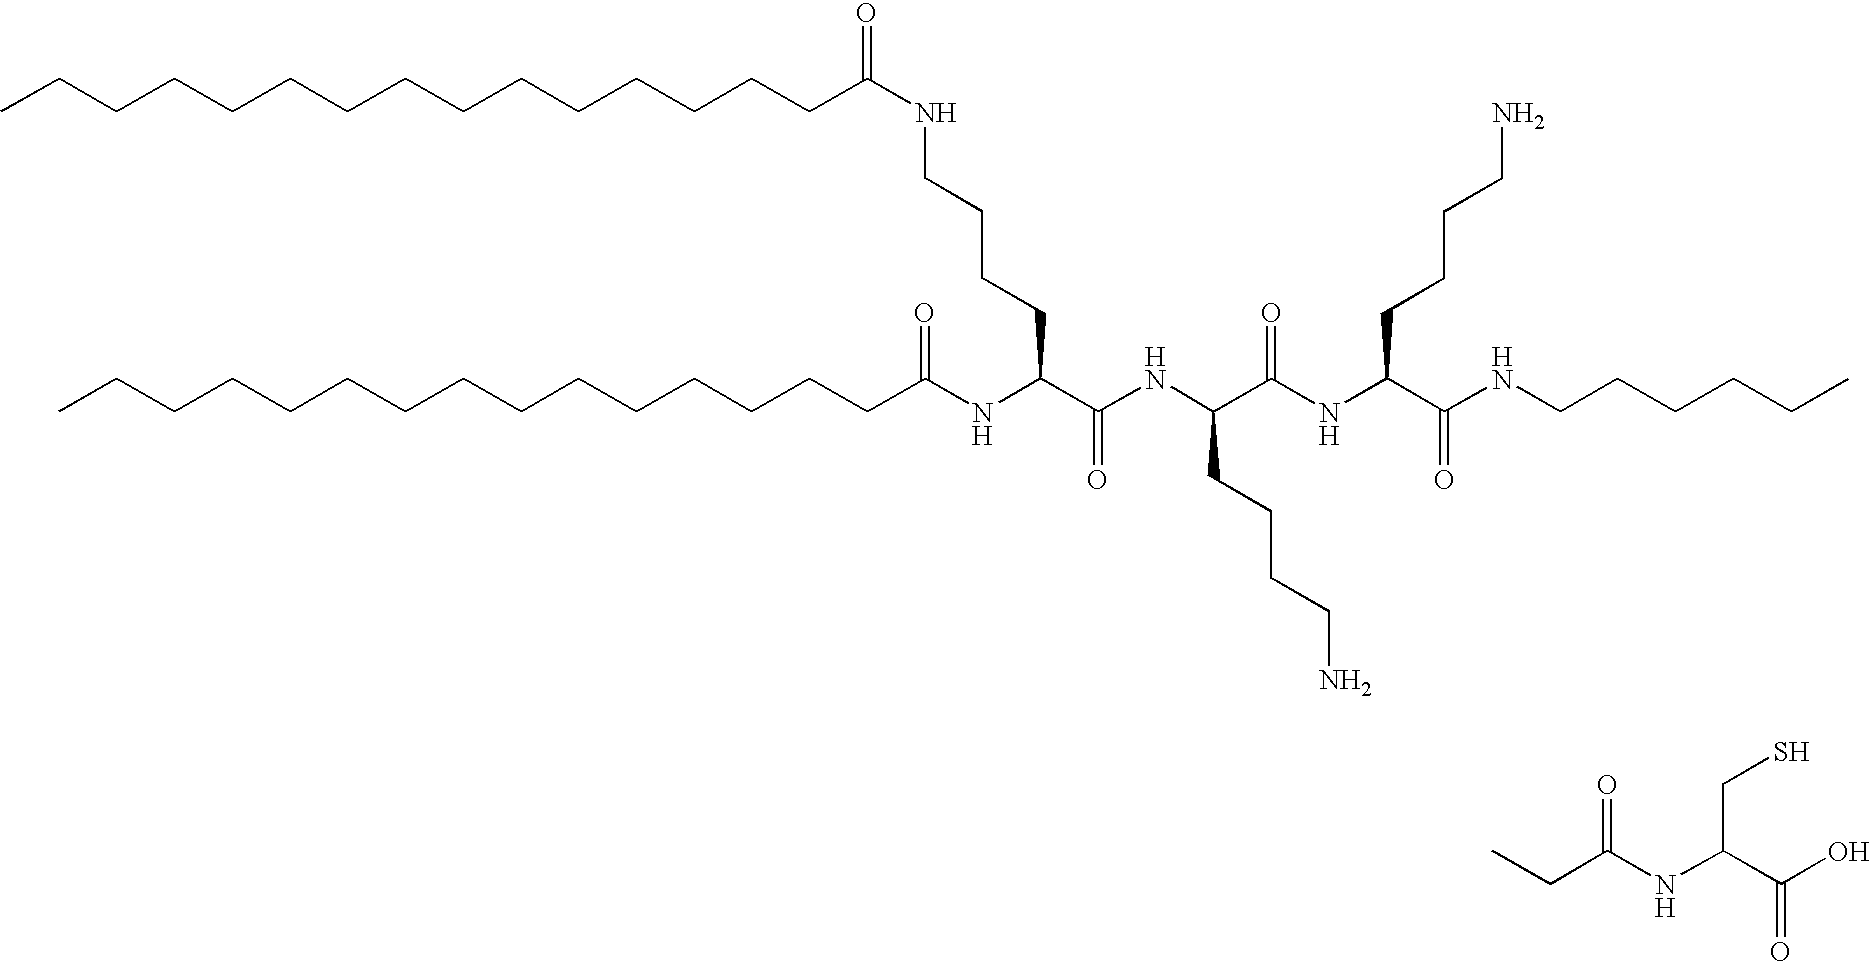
CCCCCCCCCCCCCCCC(NC(C(NC(C(NC(C(NCCCCCC)=O)CCCCN)=O)CCCCN)=O)CCCCNC(CCCCCCCCCCCCCCC)=O)=O.CCC(NC(C(O)=O)CS)=O
